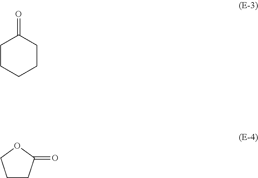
C1CCCCC1=O.C1CC(=O)OC1
